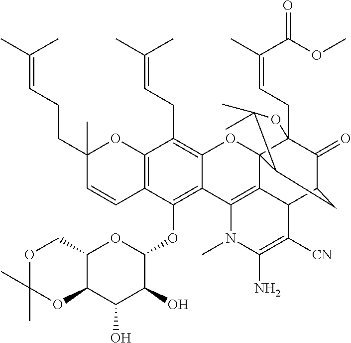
C12=C(C=CC(CCC=C(C)C)(C)O1)C(OC1OC3C(C(O)C1O)OC(C)(C)OC3)=C1C(=C2CC=C(C)C)OC23C4(CC=C(C)C(OC)=O)C(=O)C(CC2C(C)(C)O4)C2C3=C1N(C)C(N)=C2[CN]
